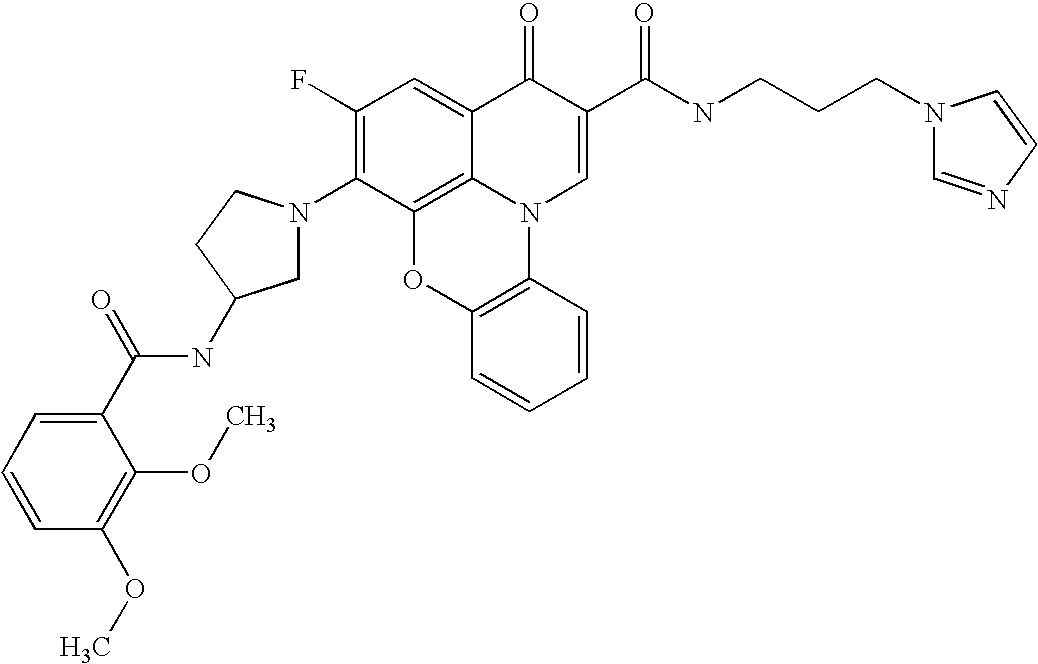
C1(F)=C(N2CC(NC(C3=CC=CC(OC)=C3OC)=O)CC2)C2=C3C(=C1)C(=O)C(C(NCCCN1C=NC=C1)=O)=CN3C1=C(O2)C=CC=C1
